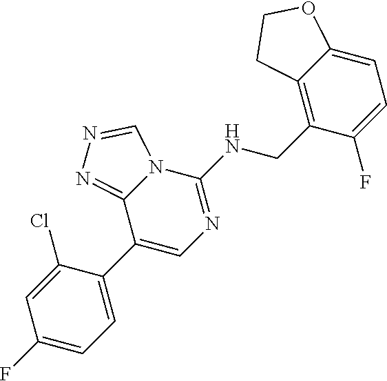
C1(C2=CC=C(F)C=C2Cl)=CN=C(NCC2=C3C(=CC=C2F)OCC3)N2C1=NN=C2
